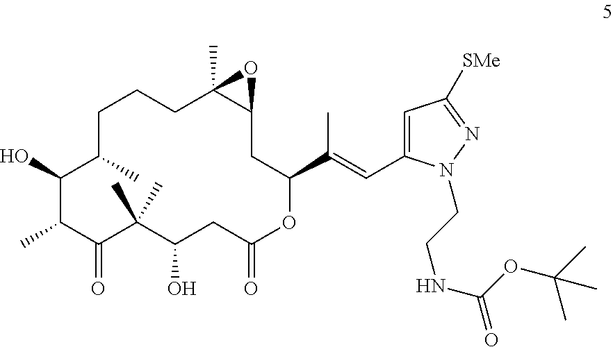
C1C(C)C(O)C(C)C(=O)C(C)(C)C(O)CC(=O)OC(C(=CC2=CC([SMe])=NN2CCNC(OC(C)(C)C)=O)C)CC2C(C)(CC1)O2
